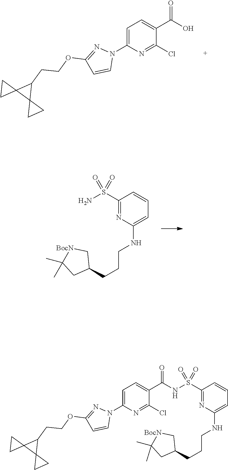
C1=C(N2N=C(OCCC3C4(C35CC5)CC4)C=C2)N=C(Cl)C(C(O)=O)=C1.C1(S(N)(=O)=O)=NC(NCCCC2C[BocN]C(C)(C)C2)=CC=C1.C1=C(N2N=C(OCCC3C4(C35CC5)CC4)C=C2)N=C(Cl)C(C(NS(C2=NC(NCCCC3C[BocN]C(C)(C)C3)=CC=C2)(=O)=O)=O)=C1
